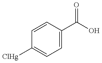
C1=CC(C(=O)O)=CC=C1[ClHg]
